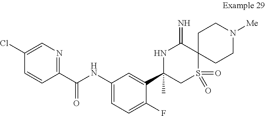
C1(NC(C2=NC=C(Cl)C=C2)=O)=CC=C(F)C(C2(C)CS(=O)(=O)C3(C(=N)N2)CCN([Me])CC3)=C1
